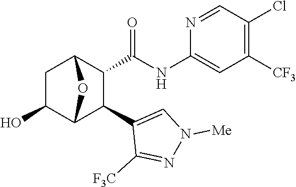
C1C(O)C2C(C3=CN([Me])N=C3[F3C])C(C(NC3=CC([CF3])=C(Cl)C=N3)=O)C1O2
